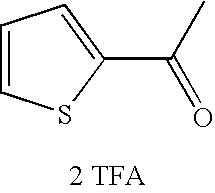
C1(C(C)=O)=CC=CS1.[2 TFA]
